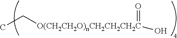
CC[O(CH2CH2O)nCH2CH2CH2C](O)=O
